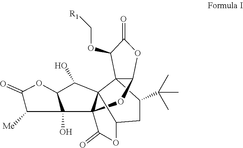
C1([Me])C2(O)C(OC1=O)C(O)C13C24C(=O)OC1CC(C(C)(C)C)C31C(O4)OC(=O)C1OC[R1]
